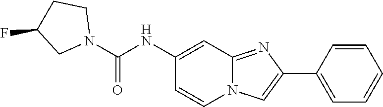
C12=NC(C3=CC=CC=C3)=CN1C=CC(NC(N1CCC(F)C1)=O)=C2
